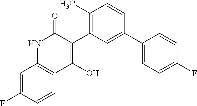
C1(C2=C(C)C=CC(C3=CC=C(F)C=C3)=C2)=C(O)C2=C(NC1=O)C=C(F)C=C2
